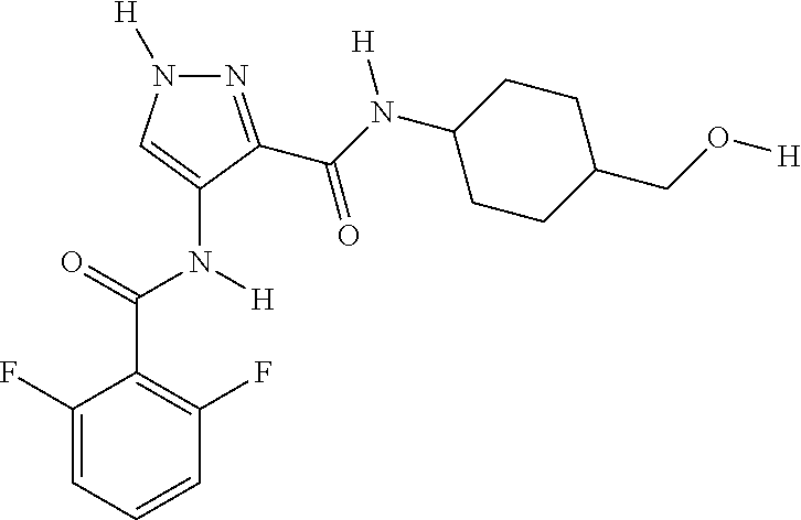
N1=C(C(N(C2CCC(CO[H])CC2)[H])=O)C(N([H])C(=O)C2=C(F)C=CC=C2F)=CN1[H]
